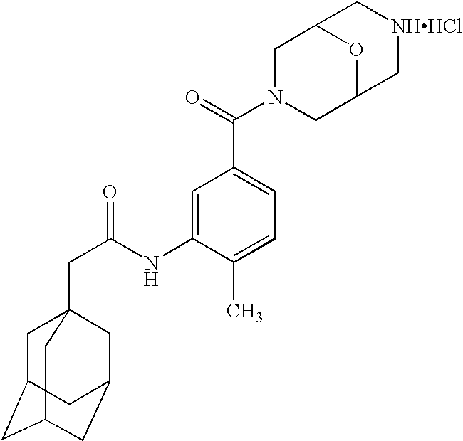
C1C2CC3CC(CC1(CC(NC1=CC(C(=O)N4CC5OC(C4)C[NHHCl]C5)=CC=C1C)=O)C3)C2
